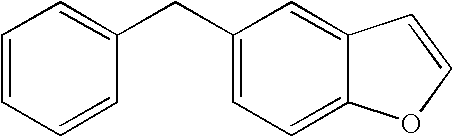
C1=CC=CC(CC2=CC=C3C(=C2)C=CO3)=C1
